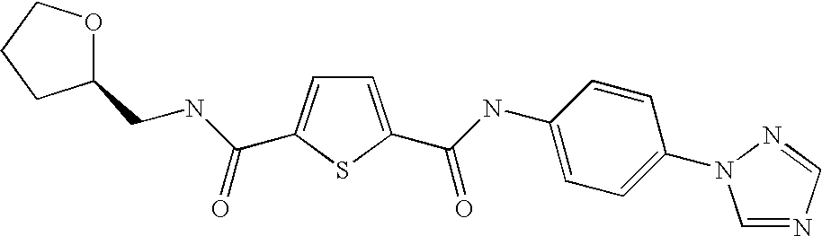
C1=C(C(NC2=CC=C(N3C=NC=N3)C=C2)=O)SC(C(NCC2OCCC2)=O)=C1
